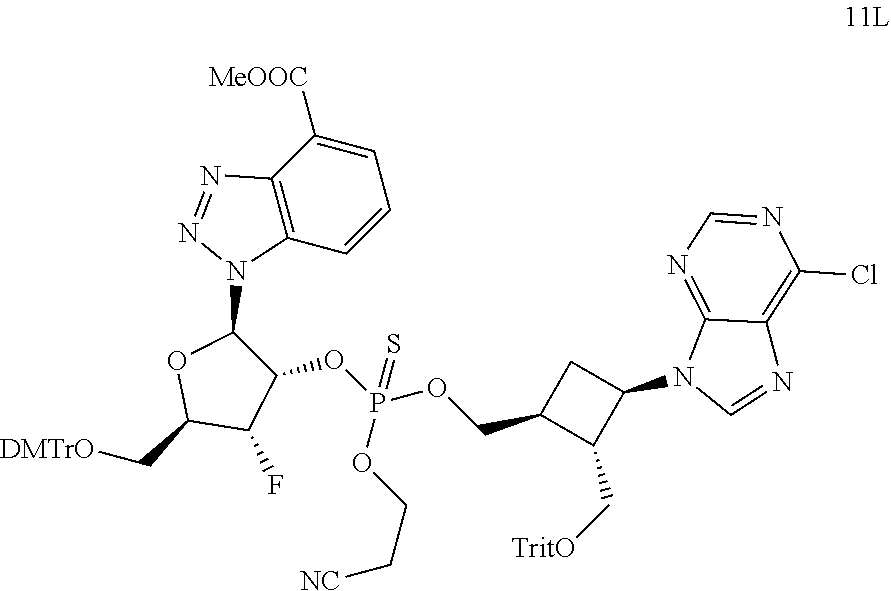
C1=C([MeOOC])C2=C(C=C1)N(C1OC(C[DMTrO])C(F)C1OP(OCC[NC])(OCC1C(C[TritO])C(N3C=NC4=C(Cl)N=CN=C34)C1)=S)N=N2
